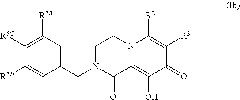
C1(CN2C(=O)C3=C(O)C(=O)C([R3])=C([R2])N3CC2)=CC([R5B])=C([R5C])C([R5D])=C1
